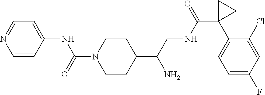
C1(C(CNC(C2(C3=CC=C(F)C=C3Cl)CC2)=O)N)CCN(C(=O)NC2=CC=NC=C2)CC1
